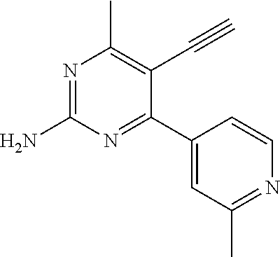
N1=C(N)N=C(C2=CC(C)=NC=C2)C(C#C)=C1C
